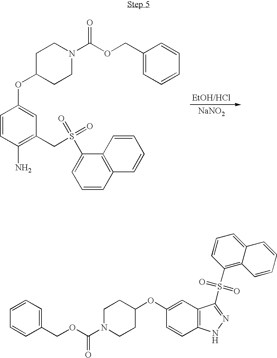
O(C(N1CCC(OC2=CC(CS(C3=CC=CC4=C3C=CC=C4)(=O)=O)=C(N)C=C2)CC1)=O)CC1=CC=CC=C1.[NaNO2].C1=CC=C(COC(N2CCC(OC3=CC4=C(C=C3)NN=C4S(C3=C4C(=CC=C3)C=CC=C4)(=O)=O)CC2)=O)C=C1
